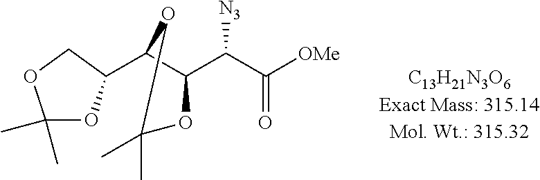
C1(C2OC(C)(C)OC2)C(C(C([OMe])=O)[N3])OC(C)(C)O1
